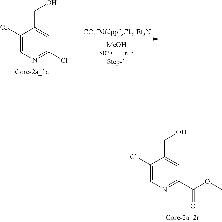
C1(Cl)=CN=C(Cl)C=C1CO.C1(Cl)=CN=C(C(=O)OC)C=C1CO
